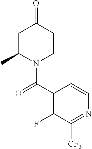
C1C(C)N(C(C2=C(F)C([CF3])=NC=C2)=O)CCC1=O
